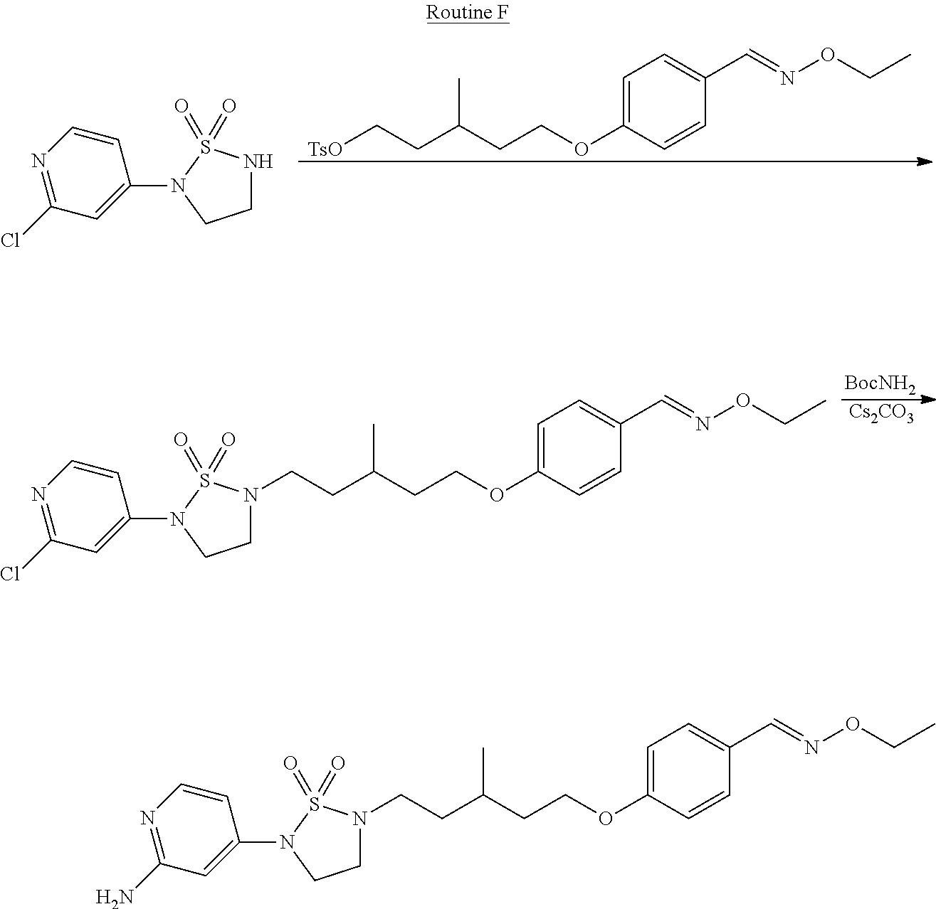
[TsO]CCC(CCOC1=CC=C(C=NOCC)C=C1)C.C1NS(=O)(=O)N(C2=CC(Cl)=NC=C2)C1.[BocNH2].[Cs2CO3].C1N(CCC(CCOC2=CC=C(C=NOCC)C=C2)C)S(=O)(=O)N(C2=CC(Cl)=NC=C2)C1.C1N(CCC(CCOC2=CC=C(C=NOCC)C=C2)C)S(=O)(=O)N(C2=CC(N)=NC=C2)C1
